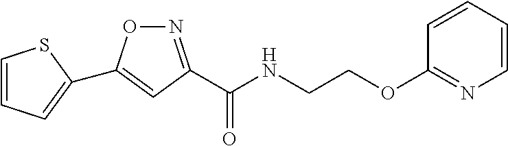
N1=C(C(NCCOC2=NC=CC=C2)=O)C=C(C2=CC=CS2)O1
